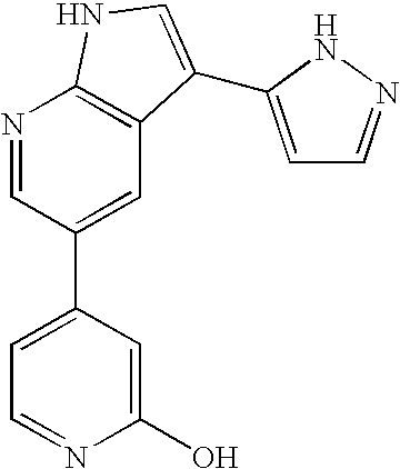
N1=CC(C2=CC=NC(O)=C2)=CC2=C1NC=C2C1=CC=NN1
